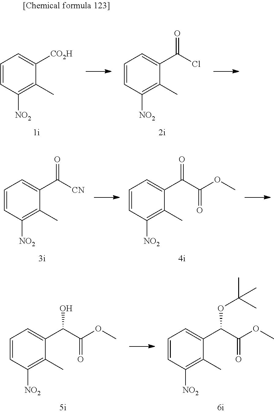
C1=CC([NO2])=C(C)C([CO2H])=C1.C1=CC([NO2])=C(C)C(C(Cl)=O)=C1.C1=CC([NO2])=C(C)C(C([CN])=O)=C1.C1=CC([NO2])=C(C)C(C(C(OC)=O)=O)=C1.C1=CC([NO2])=C(C)C(C(C(OC)=O)O)=C1.C1=CC([NO2])=C(C)C(C(C(OC)=O)OC(C)(C)C)=C1
